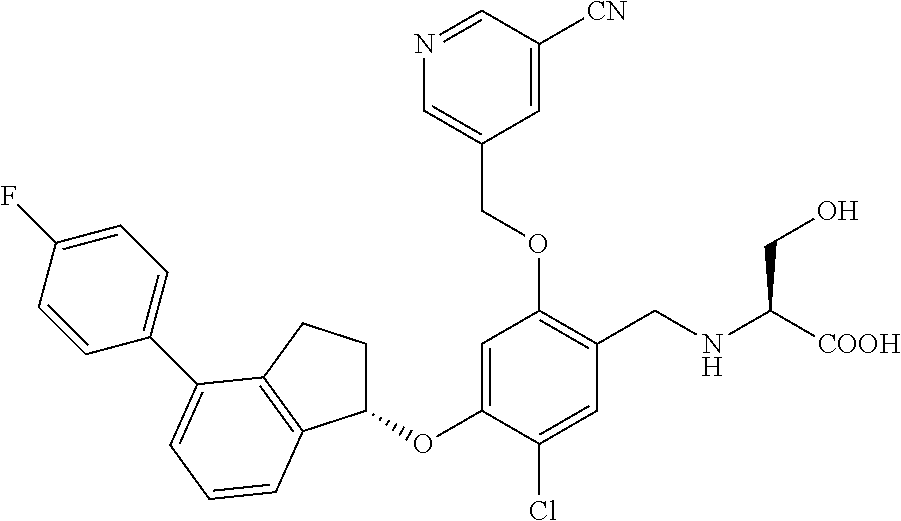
C1=C(OC2CCC3=C2C=CC=C3C2=CC=C(F)C=C2)C(Cl)=CC(CNC([COOH])CO)=C1OCC1=CN=CC([CN])=C1
